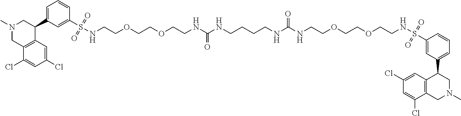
N1(C)CC2=C(C(C3=CC=CC(S(NCCOCCOCCNC(NCCCCNC(NCCOCCOCCNS(C4=CC(C5C6=C(CN(C)C5)C(Cl)=CC(Cl)=C6)=CC=C4)(=O)=O)=O)=O)(=O)=O)=C3)C1)C=C(Cl)C=C2Cl
